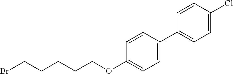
C1=C(C2=CC=C(Cl)C=C2)C=CC(OCCCCCBr)=C1
